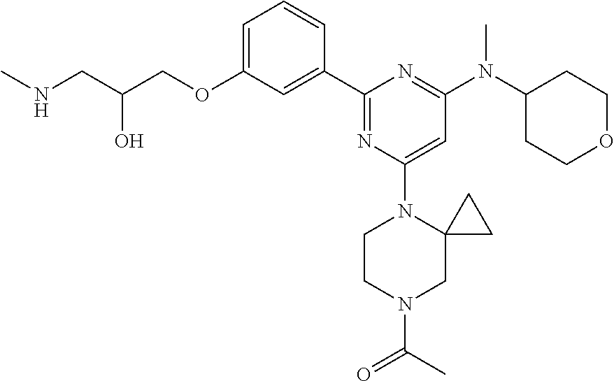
C1=C(OCC(CNC)O)C=C(C2=NC(N3CCN(C(C)=O)CC34CC4)=CC(N(C3CCOCC3)C)=N2)C=C1
